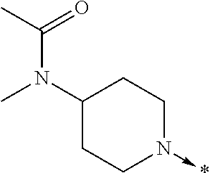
C1(N(C(C)=O)C)CCN(->*)CC1
